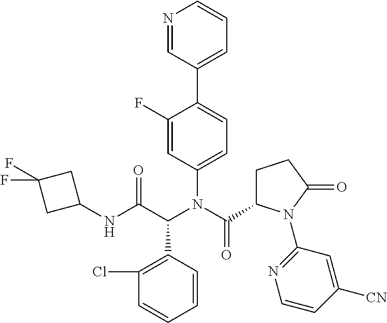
C1(Cl)=C(C(C(NC2CC(F)(F)C2)=O)N(C(C2CCC(=O)N2C2=NC=CC([CN])=C2)=O)C2=CC=C(C3=CC=CN=C3)C(F)=C2)C=CC=C1
